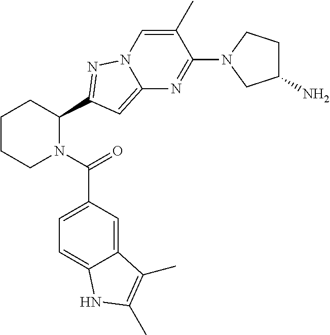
C1CCN(C(=O)C2=CC=C3C(=C2)C(C)=C(C)N3)C(C2=NN3C(=C2)N=C(N2CC(N)CC2)C(C)=C3)C1
